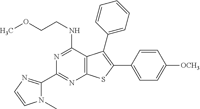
N1=C(NCCOC)C2=C(N=C1C1=NC=CN1C)SC(C1=CC=C([OCH3])C=C1)=C2C1=CC=CC=C1
